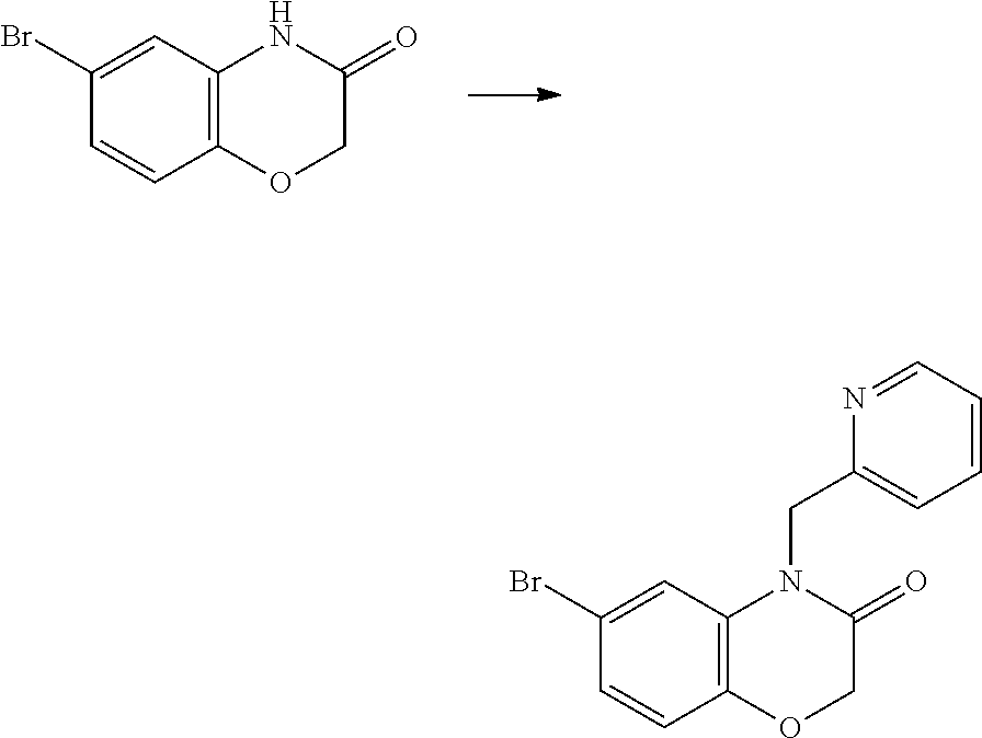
C1(Br)=CC2=C(C=C1)OCC(=O)N2.C1(Br)=CC2=C(C=C1)OCC(=O)N2CC1=CC=CC=N1
